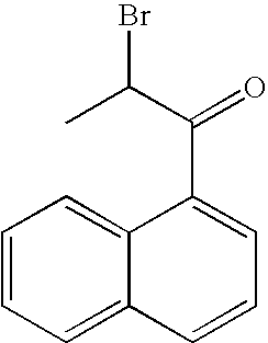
C1=CC=C2C(=C1)C(C(C(Br)C)=O)=CC=C2
